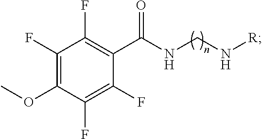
COC1=C(F)C(F)=C(C(NCN[R])=O)C(F)=C1F
